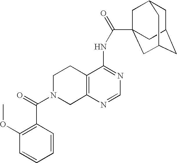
C1N(C(=O)C2=C(OC)C=CC=C2)CC2=C(C1)C(NC(=O)C13CC4CC(CC(C1)C4)C3)=NC=N2
